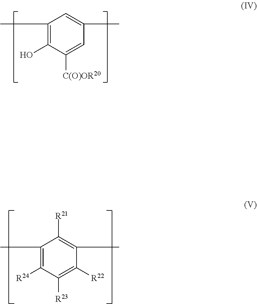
C1(C)=C(O)C([C(O)OR20])=CC(C)=C1.C1(C)=C([R24])C([R23])=C([R22])C(C)=C1[R21]
